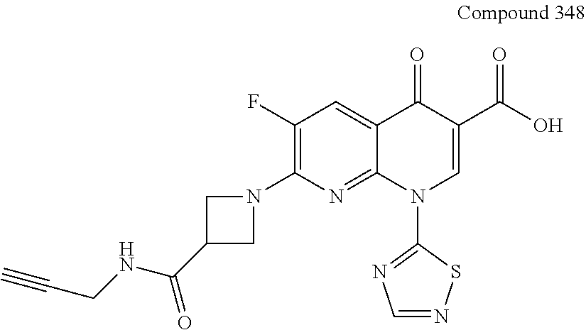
C1(F)=C(N2CC(C(NCC#C)=O)C2)N=C2C(=C1)C(=O)C(C(O)=O)=CN2C1=NC=NS1
